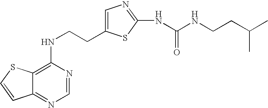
C(CNC1=C2C(=NC=N1)C=CS2)C1=CN=C(NC(=O)NCCC(C)C)S1
